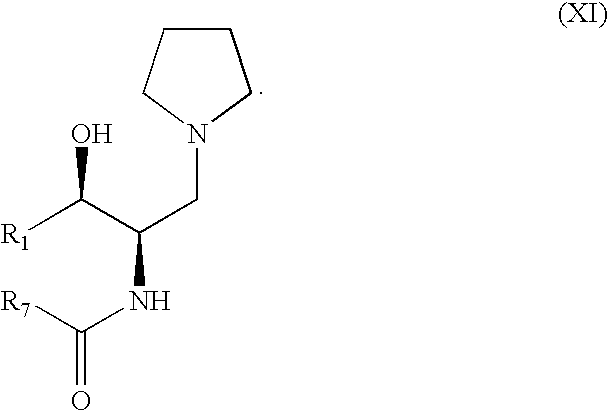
C1CCN(CC(C([R1])O)NC([R7])=O)C1
